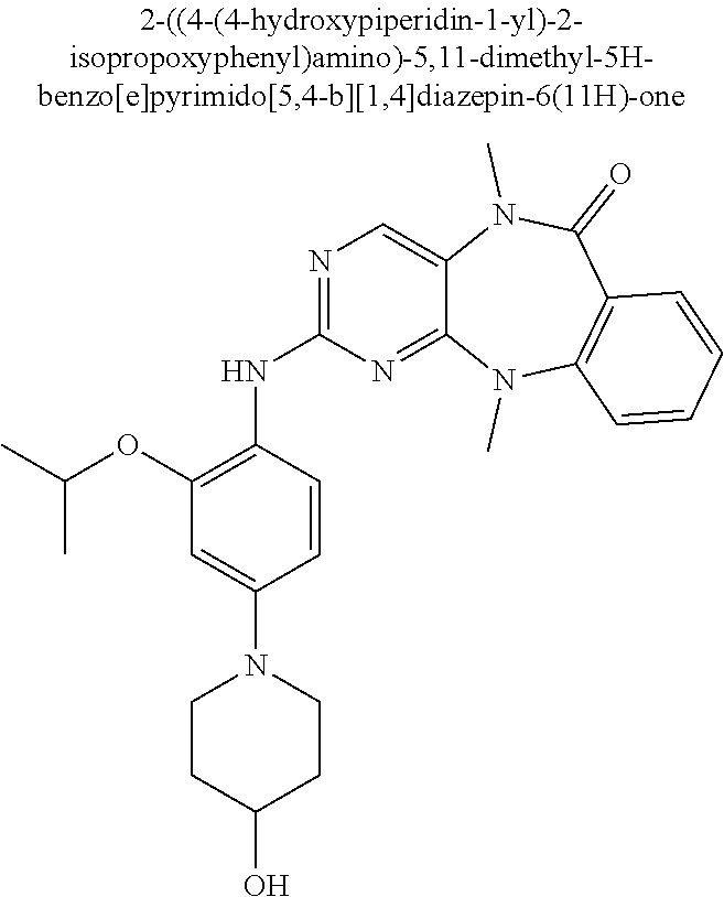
N1=C(NC2=C(OC(C)C)C=C(N3CCC(O)CC3)C=C2)N=C2C(=C1)N(C)C(=O)C1=C(N2C)C=CC=C1
